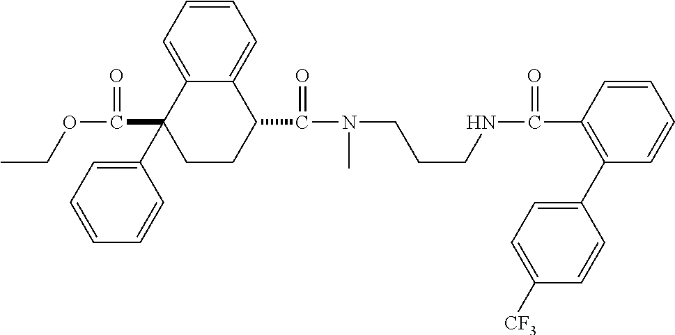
C1=C2C(=CC=C1)C(C(=O)N(CCCNC(=O)C1=C(C3=CC=C([CF3])C=C3)C=CC=C1)C)CCC2(C1=CC=CC=C1)C(=O)OCC
